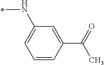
N(C1=CC=CC(C(C)=O)=C1)C
